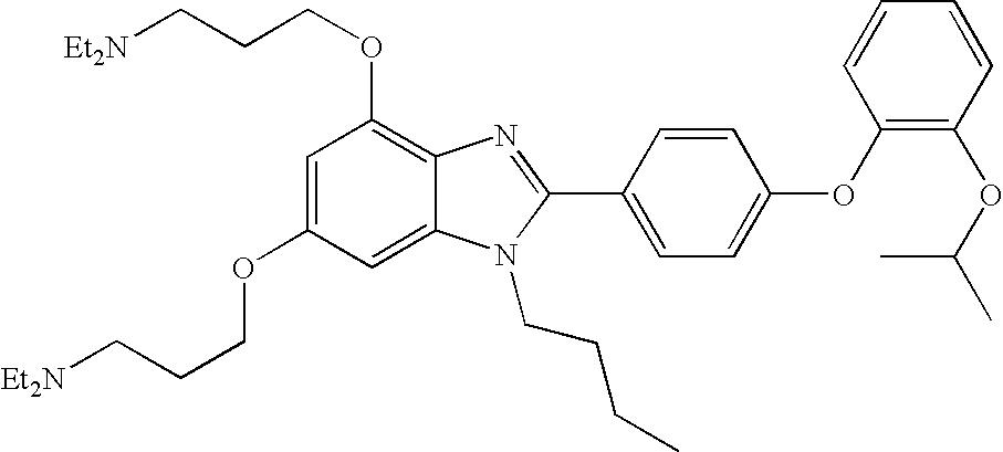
C1=C(OCCC[Et2N])C=C2C(=C1OCCC[Et2N])N=C(C1=CC=C(OC3=C(OC(C)C)C=CC=C3)C=C1)N2CCCC
